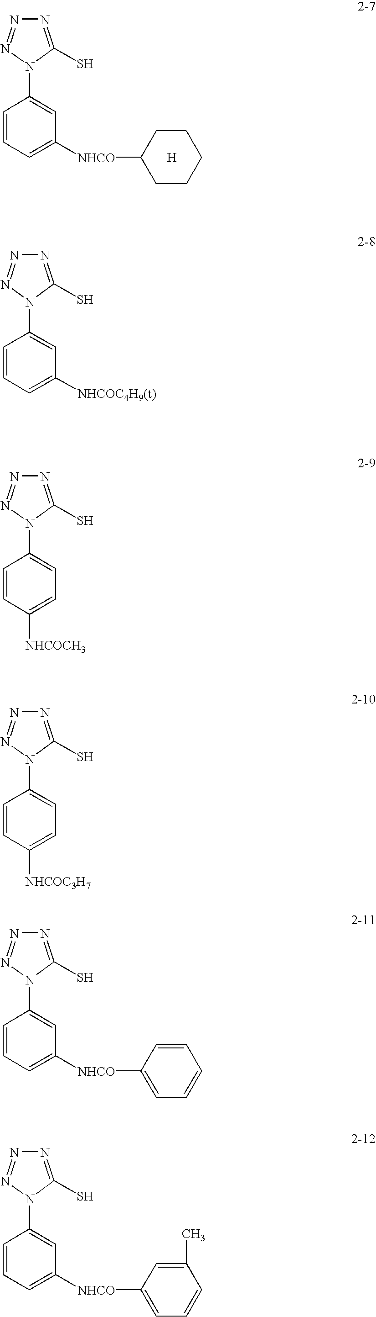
C1=CC=C([NHCO]C2CCCCC2)C=C1N1C(S)=NN=N1.[H].C1=CC=C([NHCOC4H9(t)])C=C1N1C(S)=NN=N1.C1=CC([NHCOCH3])=CC=C1N1C(S)=NN=N1.C1=CC([NHCOC3H7])=CC=C1N1C(S)=NN=N1.C1=CC=C([NHCO]C2=CC=CC=C2)C=C1N1C(S)=NN=N1.C1=CC=C([NHCO]C2=CC=CC(C)=C2)C=C1N1C(S)=NN=N1
